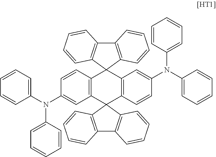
C12=C(C=CC=C1)C1(C3=C2C=CC=C3)C2=C(C=C(N(C3=CC=CC=C3)C3=CC=CC=C3)C=C2)C2(C3=C(C4=C2C=CC=C4)C=CC=C3)C2=C1C=C(N(C1=CC=CC=C1)C1=CC=CC=C1)C=C2
